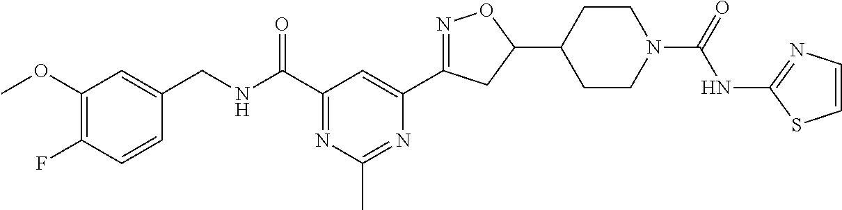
C1=CC(F)=C(OC)C=C1CNC(C1=NC(C)=NC(C2=NOC(C3CCN(C(=O)NC4=NC=CS4)CC3)C2)=C1)=O
